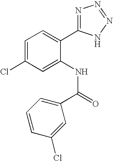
C1(C(=O)NC2=CC(Cl)=CC=C2C2=NN=NN2)=CC=CC(Cl)=C1
